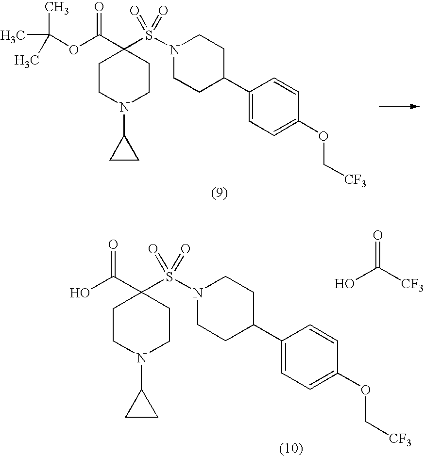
C1CN(C2CC2)CCC1(S(N1CCC(C2=CC=C(OC[CF3])C=C2)CC1)(=O)=O)C(OC(C)(C)C)=O.C1CN(C2CC2)CCC1(S(N1CCC(C2=CC=C(OC[CF3])C=C2)CC1)(=O)=O)C(O)=O.OC([CF3])=O
